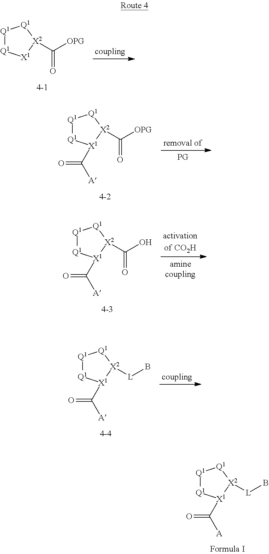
[Q1]1[Q1][X1](C([A])=O)[X2]([L]B)[Q1]1.[Q1]1[Q1][X1][X2](C([OPG])=O)[Q1]1.[Q1]1[Q1][X1](C([A])=O)[X2](C([OPG])=O)[Q1]1.[Q1]1[Q1][X1](C([A])=O)[X2](C(O)=O)[Q1]1.[Q1]1[Q1][X1](C(=O)[A])[X2]([L]B)[Q1]1
